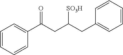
C1=CC=CC(C(CC(CC2=CC=CC=C2)[SO3H])=O)=C1
